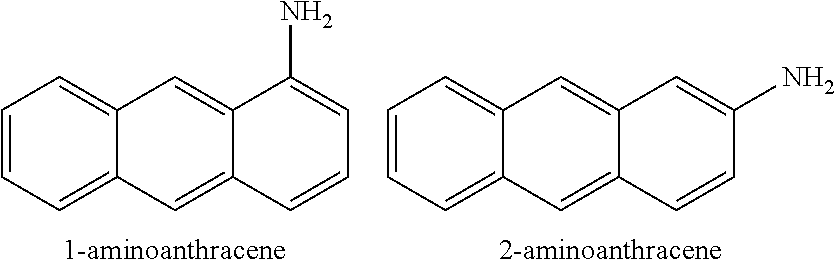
C1=CC=C2C(=C1)C=C1C(=C2)C=CC=C1N.C1=CC=C2C(=C1)C=C1C(=C2)C=CC(N)=C1
